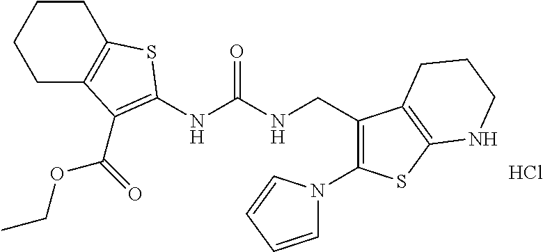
C1C2=C(CCC1)SC(NC(NCC1=C(N3C=CC=C3)SC3=C1CCCN3)=O)=C2C(OCC)=O.Cl
